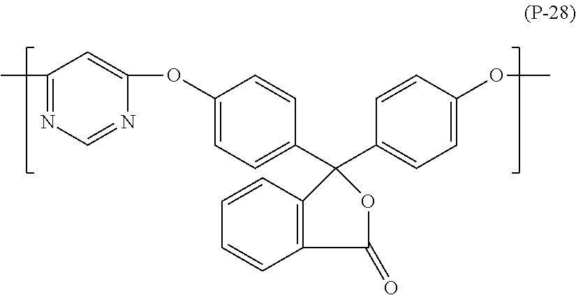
O(C1=CC=C(C2(C3=CC=C(OC)C=C3)OC(=O)C3=C2C=CC=C3)C=C1)C1=CC(C)=NC=N1
